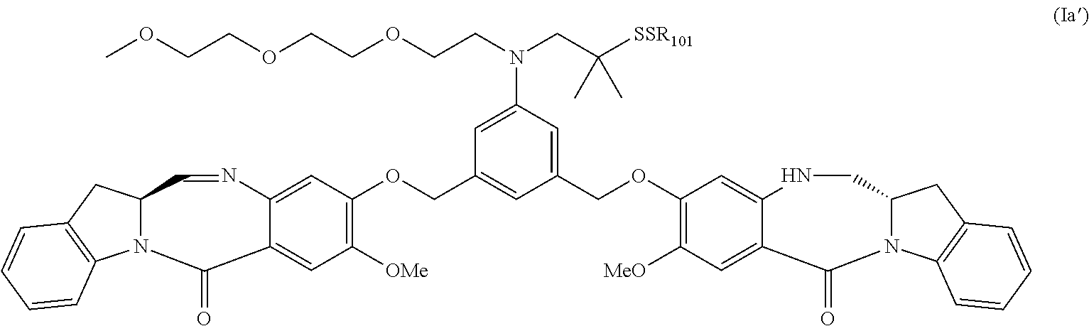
C1(OCC2=CC(N(CCOCCOCCOC)CC([SSR101])(C)C)=CC(COC3=C([OMe])C=C4C(=C3)N=CC3N(C5=C(C3)C=CC=C5)C4=O)=C2)=C([MeO])C=C2C(=C1)NCC1N(C3=C(C1)C=CC=C3)C2=O
